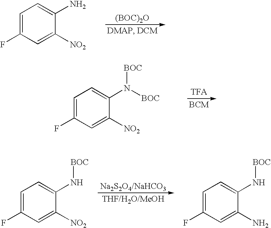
[(BOC)2O].C1=C(F)C=C([NO2])C(N)=C1.C1=C(F)C=C([NO2])C(N([BOC])[BOC])=C1.C1=C(F)C=C([NO2])C(N[BOC])=C1.C1=C(F)C=C(N)C(N[BOC])=C1
